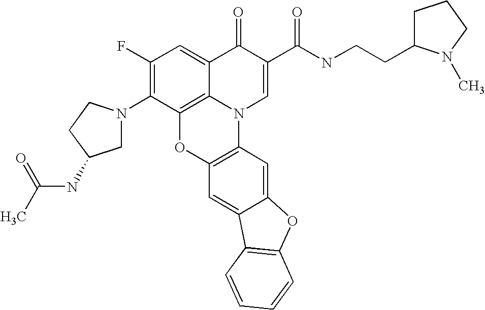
C1(F)=C(N2CC(NC(=O)C)CC2)C2=C3C(=C1)C(=O)C(C(NCCC1CCCN1C)=O)=CN3C1=C(O2)C=C2C(=C1)OC1=C2C=CC=C1
